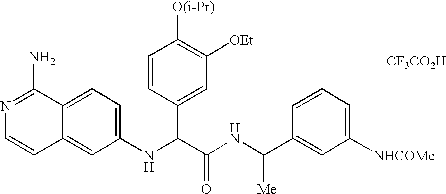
C1(NC(C(NC(C2=CC([NHCOMe])=CC=C2)[Me])=O)C2=CC([OEt])=C([O(i-Pr)])C=C2)=CC=C2C(=C1)C=CN=C2N.[CF3CO2H]
